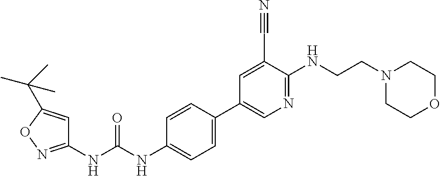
C1(NC(NC2=CC=C(C3=CN=C(NCCN4CCOCC4)C(C#N)=C3)C=C2)=O)=NOC(C(C)(C)C)=C1
